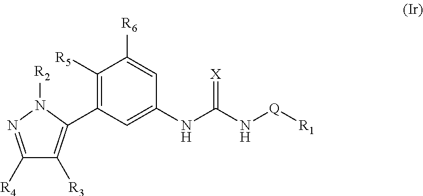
C1([R4])=NN([R2])C(C2=C([R5])C([R6])=CC(NC(N[Q][R1])=[X])=C2)=C1[R3]
